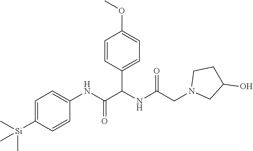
C1=C([Si](C)(C)C)C=CC(NC(=O)C(NC(CN2CC(O)CC2)=O)C2=CC=C(OC)C=C2)=C1
